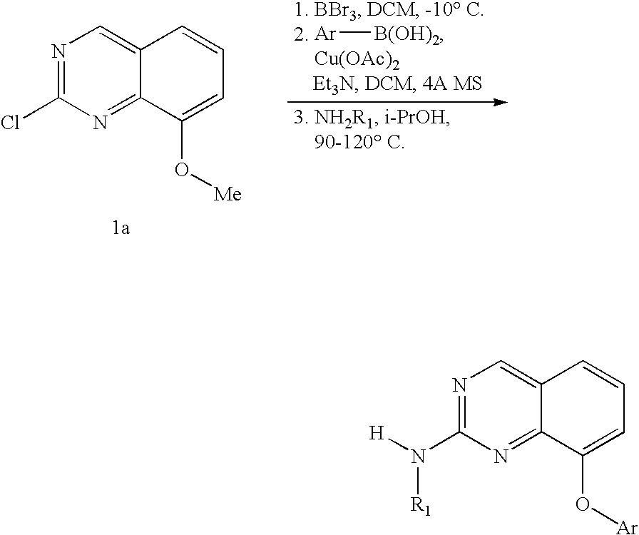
N1=C(Cl)N=C2C(=C1)C=CC=C2O[Me].[Ar][B(OH)2].N1=C(N([H])[R1])N=C2C(=C1)C=CC=C2O[Ar]
